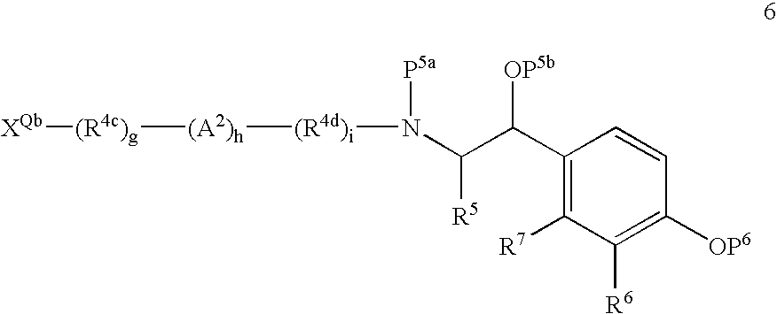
C1(C(C(N([(R4d)i][(A2)h][(R4c)g][XQb])[P5a])[R5])[OP5b])=C([R7])C([R6])=C([OP6])C=C1
